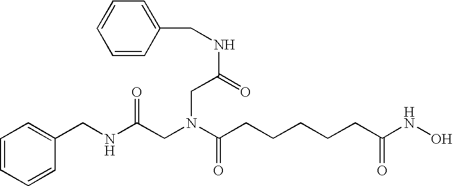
N(C(=O)CN(CC(NCC1=CC=CC=C1)=O)C(=O)CCCCCC(NO)=O)CC1=CC=CC=C1
